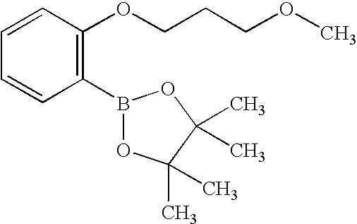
C1(B2OC(C)(C)C(C)(C)O2)=C(OCCCOC)C=CC=C1
